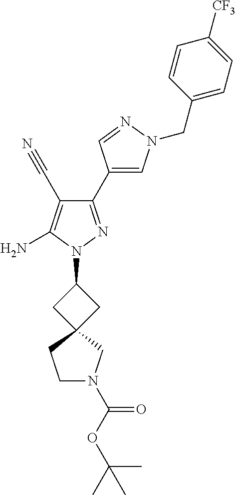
C1(C2=CN(CC3=CC=C([CF3])C=C3)N=C2)=NN(C2CC3(C2)CN(C(OC(C)(C)C)=O)CC3)C(N)=C1C#N
